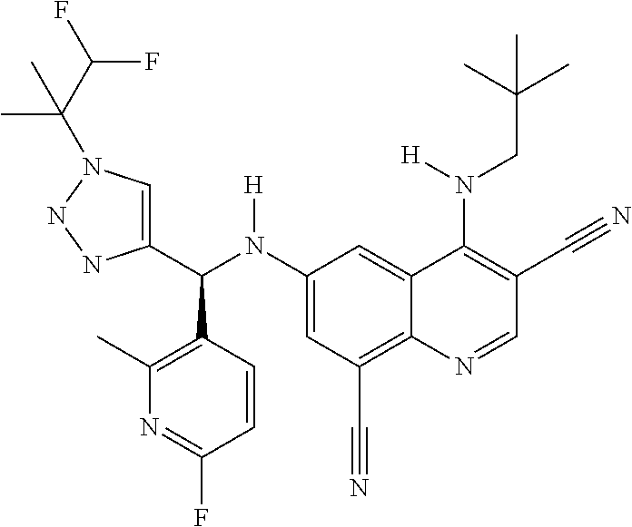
C1(N(C(C2=CN(C(C(F)F)(C)C)NN2)C2=C(C)N=C(F)C=C2)[H])=CC(C#N)=C2C(=C1)C(N(CC(C)(C)C)[H])=C(C#N)C=N2
